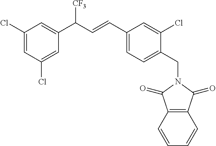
C1(C=CC(C2=CC(Cl)=CC(Cl)=C2)[CF3])=CC=C(CN2C(=O)C3=C(C2=O)C=CC=C3)C(Cl)=C1
